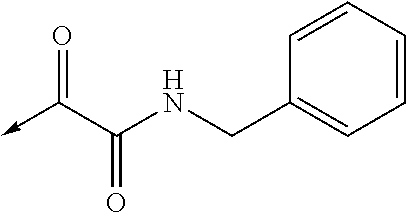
C(=O)(C(=O)->C)NCC1=CC=CC=C1
